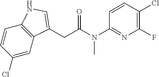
C1(Cl)=CC2=C(C=C1)NC=C2CC(N(C1=NC(F)=C(Cl)C=C1)C)=O
